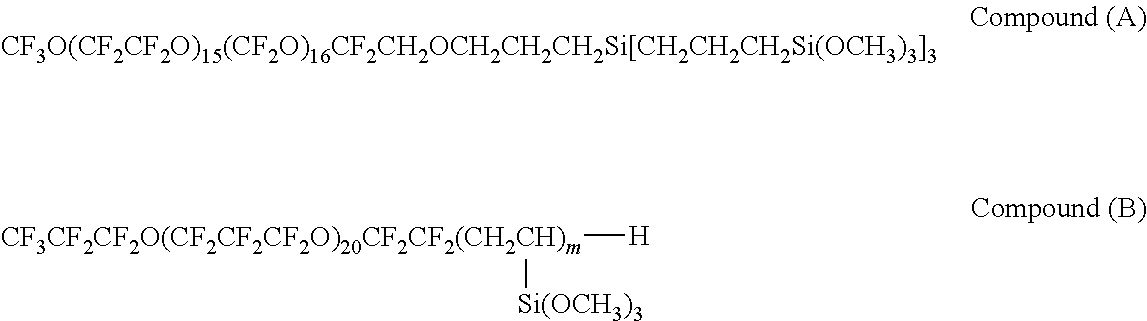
[CF3O(CF2CF2O)15(CF2O)16CF2CH2OCH2CH2CH2Si[CH2CH2CH2Si(OCH3)3]3].[CF3CF2CF2O(CF2CF2CF2O)20CF2CF2(CH2CH)m]([H])[Si(OCH3)3]
